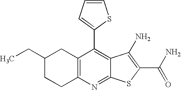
C1(CC)CCC2=C(C1)C(C1=CC=CS1)=C1C(=N2)SC(C(N)=O)=C1N
